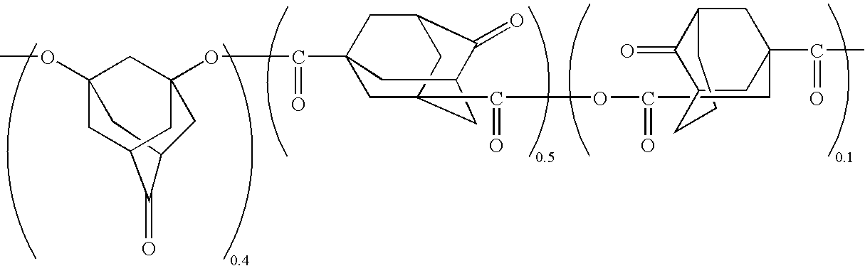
COC12CC3(OC(=O)C45CC6(C(=O)OC(=O)CC7(C(=O)C)CC8C(=O)C(C7)CCC8)CC(C(=O)C(C4)C6)C5)CC(C(=O)C(C1)C3)C2
